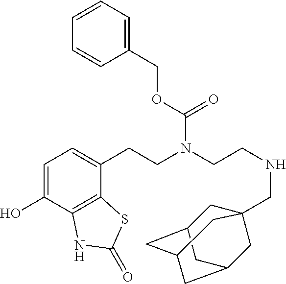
C1=C(O)C2=C(C(CCN(CCNCC34CC5CC(CC(C3)C5)C4)C(=O)OCC3=CC=CC=C3)=C1)SC(=O)N2
